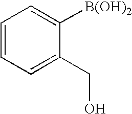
C1=CC=C(CO)C([B(OH)2])=C1
